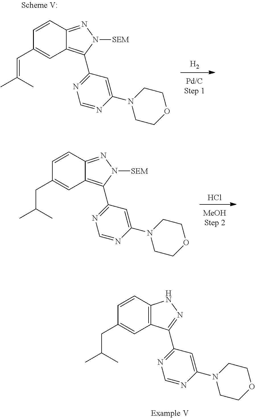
[H2].C1=CC2=NN([SEM])C(C3=NC=NC(N4CCOCC4)=C3)=C2C=C1C=C(C)C.C1=CC2=C(C=C1CC(C)C)C(C1=NC=NC(N3CCOCC3)=C1)=NN2.Cl.C1=CC2=NN([SEM])C(C3=NC=NC(N4CCOCC4)=C3)=C2C=C1CC(C)C
